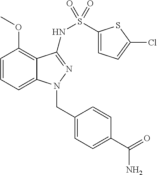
C1=CC=C2C(=C1OC)C(NS(C1=CC=C(Cl)S1)(=O)=O)=NN2CC1=CC=C(C(N)=O)C=C1
